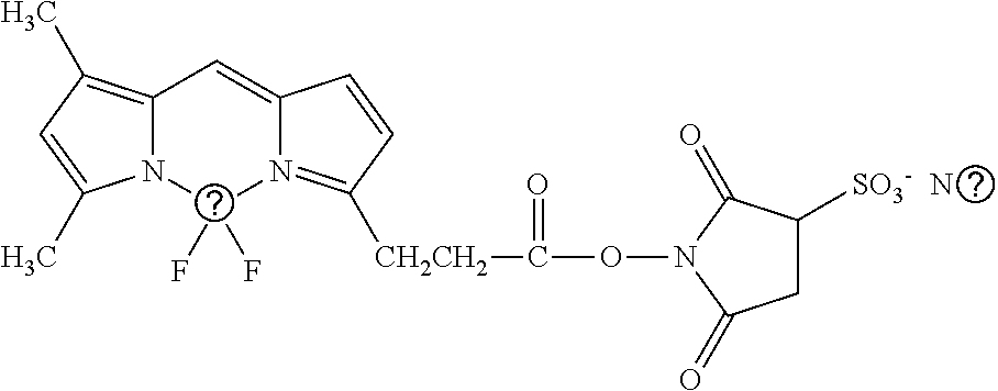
C12=C(C)C=C(C)N1C(F)(F)N1=C([CH2CH2])C=CC1=C2.N.C(ON1C(=O)C([SO3-])CC1=O)=O
